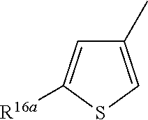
C1(C)=CSC([R16a])=C1
